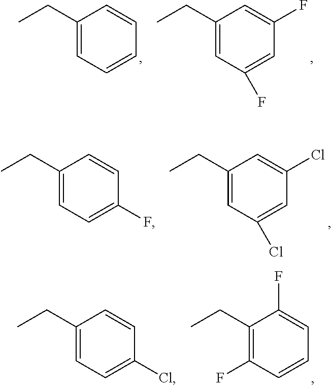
C1(CC)=CC=CC=C1.C1(CC)=CC(F)=CC(F)=C1.C1(CC)=CC=C(F)C=C1.C1(CC)=CC(Cl)=CC(Cl)=C1.C1(CC)=CC=C(Cl)C=C1.C1(CC)=C(F)C=CC=C1F
